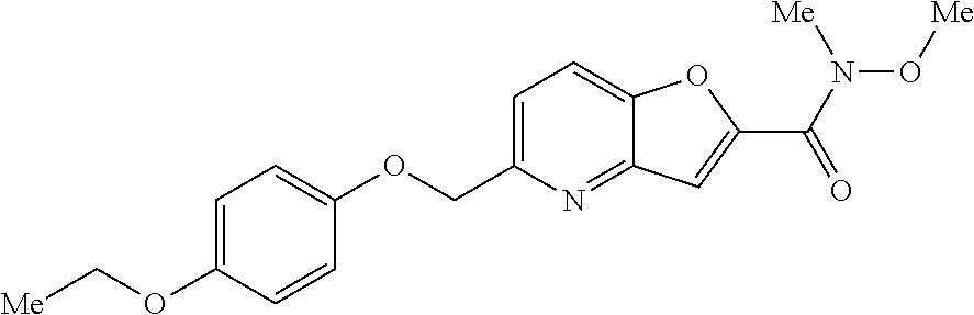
C1=C(COC2=CC=C(OC[Me])C=C2)N=C2C(=C1)OC(C(N(O[Me])[Me])=O)=C2
